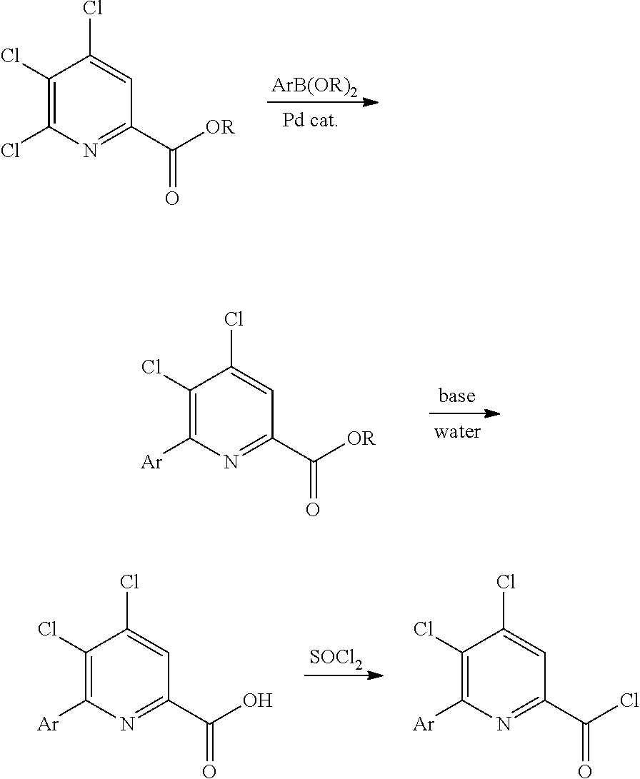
C1(Cl)=C(Cl)N=C(C(=O)[OR])C=C1Cl.[ArB(OR)2].C1(Cl)=C([Ar])N=C(C(=O)[OR])C=C1Cl.C1(Cl)=C([Ar])N=C(C(=O)Cl)C=C1Cl.C1(Cl)=C([Ar])N=C(C(=O)O)C=C1Cl.[SOCl2]
